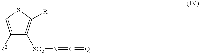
C1([SO2]N=C=[Q])=C([R1])SC=C1[R2]
